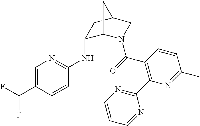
C1=C(C(F)F)C=CC(NC2C3N(C(=O)C4=C(C5=NC=CC=N5)N=C(C)C=C4)CC(C2)C3)=N1
